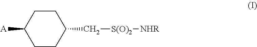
C1CC(C[S(O)2][NHR])CCC1[A]
